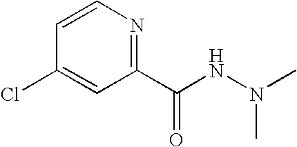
C1=CN=C(C(NN(C)C)=O)C=C1Cl
